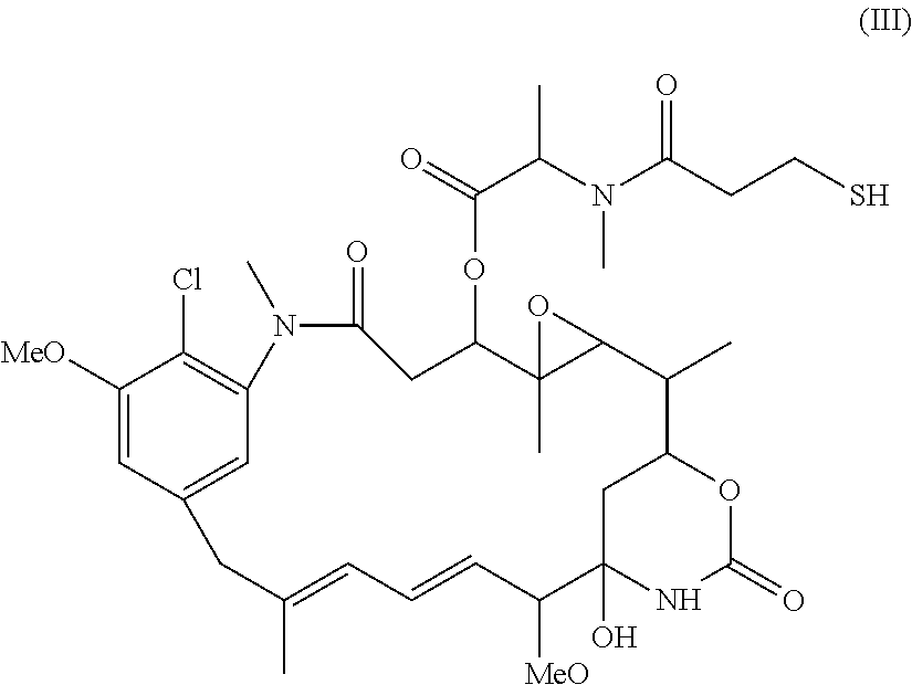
C1([MeO])=CC2=CC(=C1Cl)N(C)C(=O)CC(OC(C(N(C(CCS)=O)C)C)=O)C1(C)C(C(C)C3OC(=O)NC(O)(C([MeO])C=CC=C(C)C2)C3)O1
